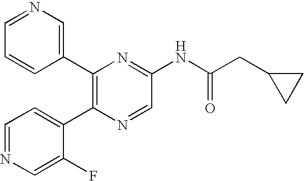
C1(C2=C(C3=CC=NC=C3F)N=CC(NC(CC3CC3)=O)=N2)=CN=CC=C1
